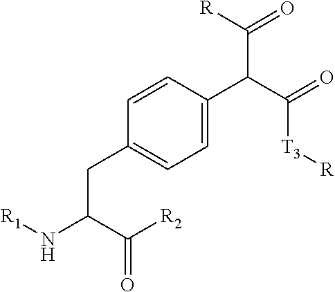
C1(C(C([T3][R])=O)C(=O)[R])=CC=C(CC(C(=O)[R2])N[R1])C=C1
